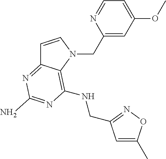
C1=CN(CC2=CC(OC)=CC=N2)C2=C(NCC3=NOC(C)=C3)N=C(N)N=C12
